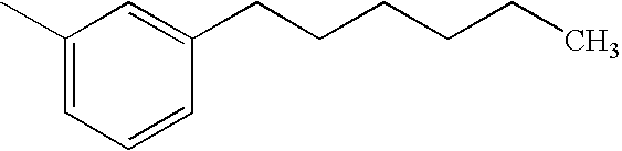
C1=C(C)C=C(CCCCCC)C=C1
